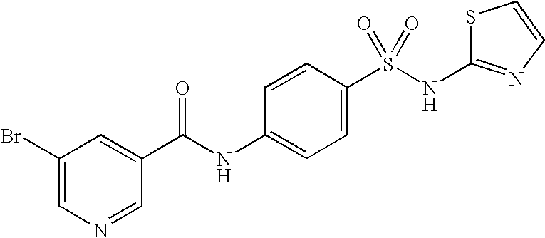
C(NC1=CC=C(S(NC2=NC=CS2)(=O)=O)C=C1)(=O)C1=CC(Br)=CN=C1
